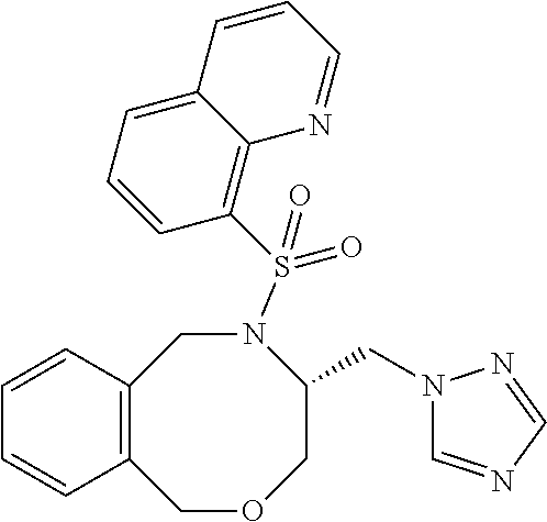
C12=C(COCC(CN3C=NC=N3)N(S(C3=C4C(=CC=C3)C=CC=N4)(=O)=O)C1)C=CC=C2
